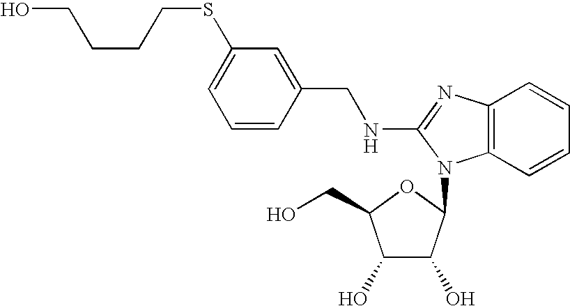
C1=C(SCCCCO)C=C(CNC2=NC3=C(C=CC=C3)N2C2C(O)C(O)C(CO)O2)C=C1
